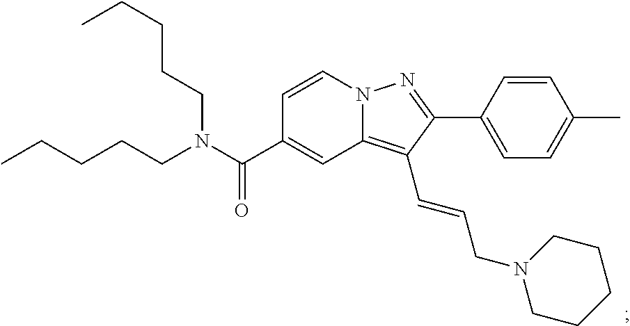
N12C(=C(C=CCN3CCCCC3)C(C3=CC=C(C)C=C3)=N1)C=C(C(N(CCCCC)CCCCC)=O)C=C2
